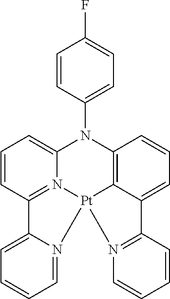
C1=CC2=N3C(=C1)N(C1=CC=C(F)C=C1)C1=C4C(=CC=C1)C1=N([Pt]34N3=CC=CC=C23)C=CC=C1
